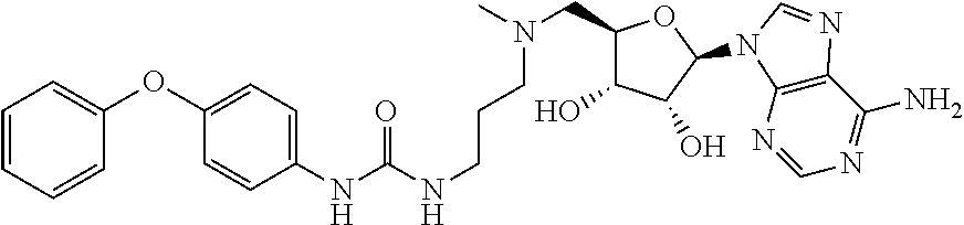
C12=C(N=CN=C1N)N(C1C(O)C(O)C(CN(C)CCCNC(NC3=CC=C(OC4=CC=CC=C4)C=C3)=O)O1)C=N2
